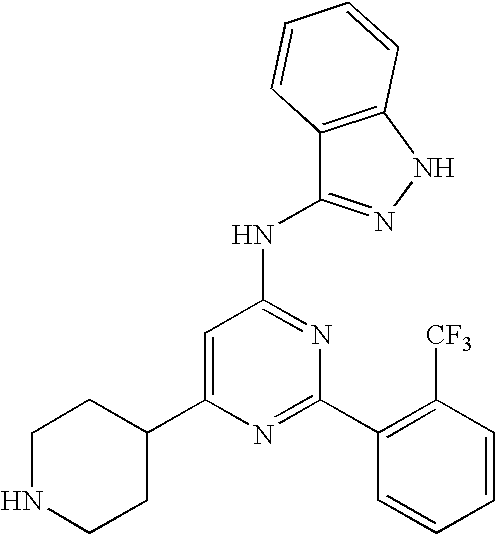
C1=C(C2CCNCC2)N=C(C2=C([CF3])C=CC=C2)N=C1NC1=NNC2=C1C=CC=C2
